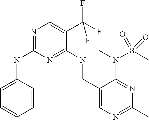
C1=C(NC2=NC=C(C(F)(F)F)C(NCC3=CN=C(C)N=C3N(S(C)(=O)=O)C)=N2)C=CC=C1
